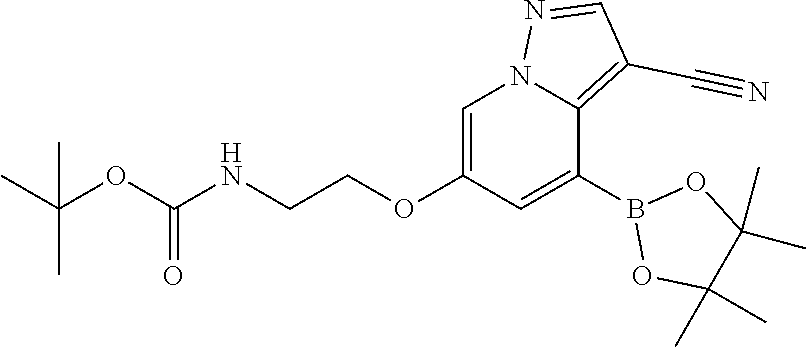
B1(C2=CC(OCCNC(OC(C)(C)C)=O)=CN3C2=C(C#N)C=N3)OC(C)(C)C(C)(C)O1
